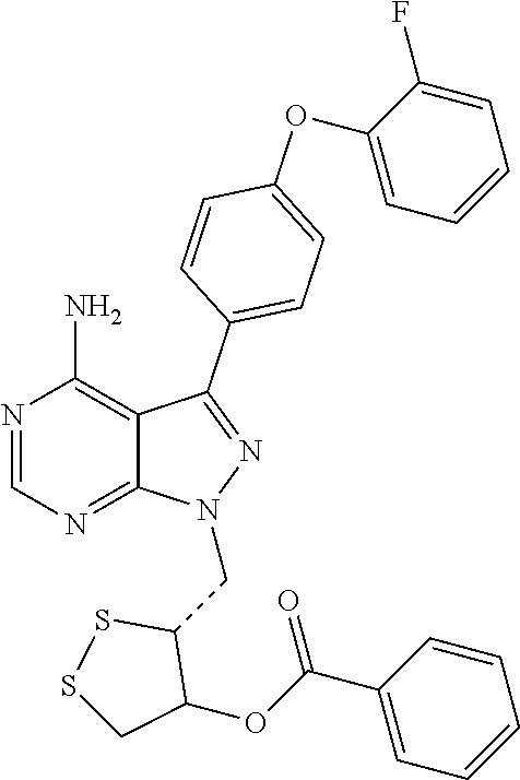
N1=CN=C2C(=C1N)C(C1=CC=C(OC3=CC=CC=C3F)C=C1)=NN2CC1SSCC1OC(C1=CC=CC=C1)=O
